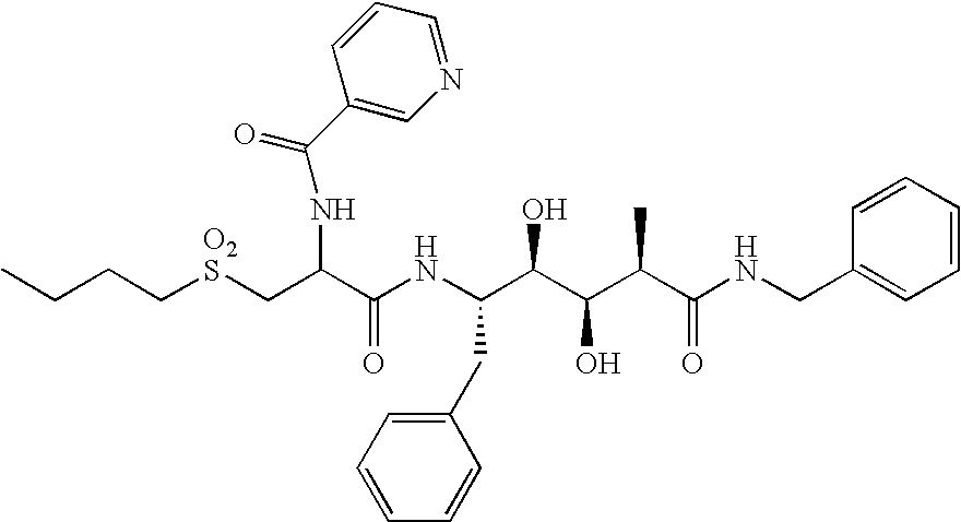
C(CC[O2S]CC(C(NC(C(C(C(C(NCC1=CC=CC=C1)=O)C)O)O)CC1=CC=CC=C1)=O)NC(=O)C1=CN=CC=C1)C
